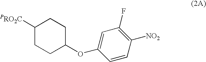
C1([PRO2C])CCC(OC2=CC(F)=C([NO2])C=C2)CC1
